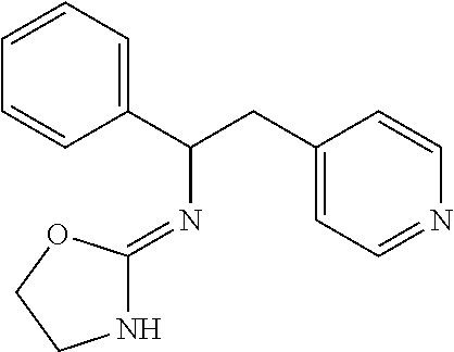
C1=CC(C(CC2=CC=NC=C2)N=C2NCCO2)=CC=C1
